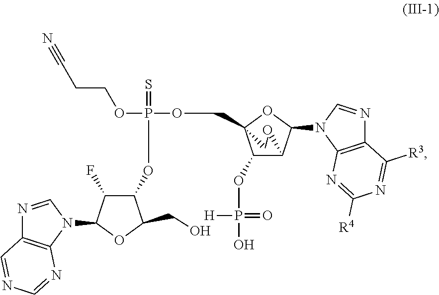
C1(OP(=S)(OCCC#N)OCC23C(OP([H])(=O)O)C(C(N4C5=C(N=C4)C([R3])=NC([R4])=N5)O2)OC3)C(F)C(N2C=NC3=C2N=CN=C3)OC1CO
